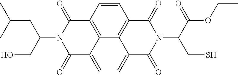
C1=C2C3=C(C=CC4=C3C(=C1)C(=O)N(C(C(OCC)=O)CS)C4=O)C(=O)N(C(CO)CC(C)C)C2=O
